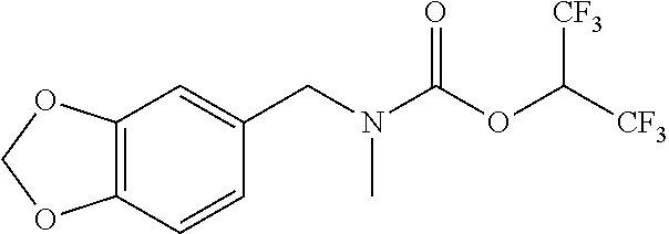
CN(CC1=CC2=C(C=C1)OCO2)C(OC([CF3])[CF3])=O
